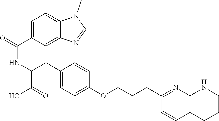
C(NC(C(=O)O)CC1=CC=C(OCCCC2=NC3=C(C=C2)CCCN3)C=C1)(=O)C1=CC=C2C(=C1)N=CN2C
